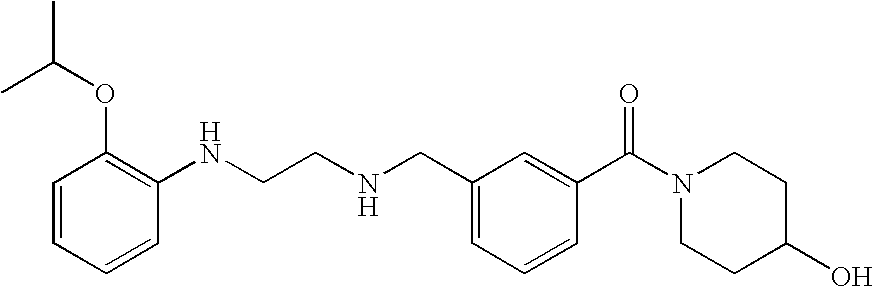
CC(OC1=C(NCCNCC2=CC=CC(C(N3CCC(O)CC3)=O)=C2)C=CC=C1)C
